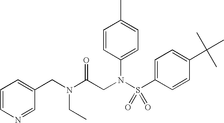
C1=NC=CC=C1CN(CC)C(CN(S(C1=CC=C(C(C)(C)C)C=C1)(=O)=O)C1=CC=C(C)C=C1)=O
